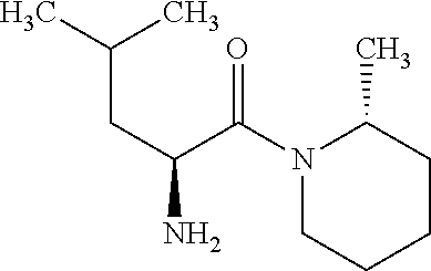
CC(C)CC(N)C(N1CCCCC1C)=O
